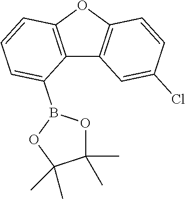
C12=C(OC3=C1C=C(Cl)C=C3)C=CC=C2B1OC(C)(C)C(C)(C)O1
